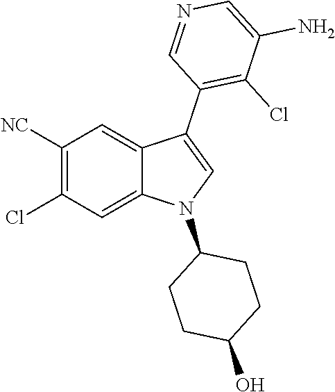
C1([NC])=C(Cl)C=C2C(=C1)C(C1=C(Cl)C(N)=CN=C1)=CN2C1CCC(O)CC1
